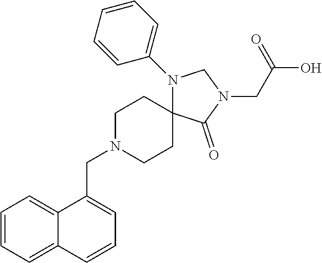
C1=CC=C2C(=C1)C(CN1CCC3(CC1)N(C1=CC=CC=C1)CN(CC(=O)O)C3=O)=CC=C2
